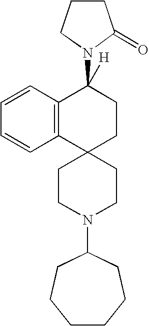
C1CN(C2CCCCCC2)CCC12CCC(N1C(=O)CCC1)([H])C1=C2C=CC=C1
